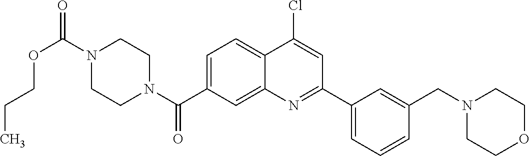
N1(C(OCCC)=O)CCN(C(=O)C2=CC=C3C(=C2)N=C(C2=CC=CC(CN4CCOCC4)=C2)C=C3Cl)CC1
